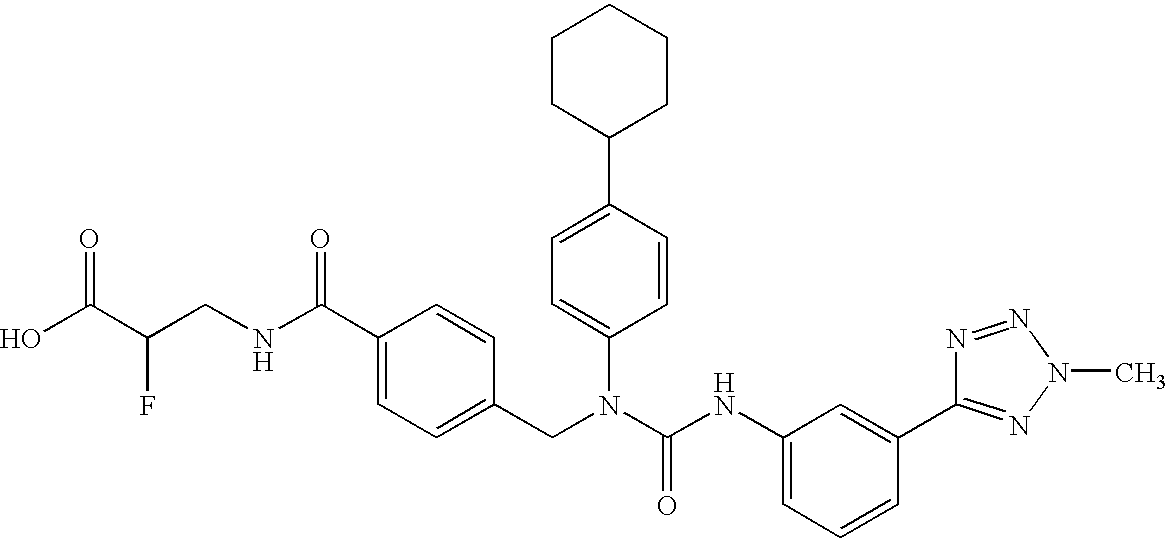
OC(C(CNC(C1=CC=C(CN(C(NC2=CC=CC(C3=NN(C)N=N3)=C2)=O)C2=CC=C(C3CCCCC3)C=C2)C=C1)=O)F)=O
